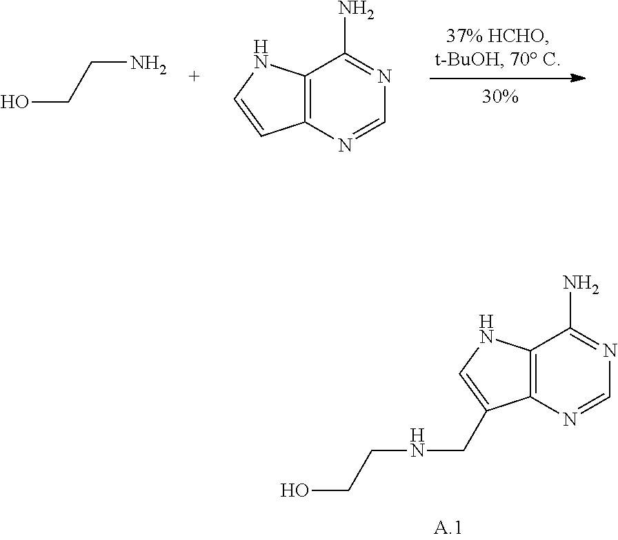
OCCN.C12=C(N=CN=C1N)C=CN2.OCCNCC1=CNC2=C1N=CN=C2N
